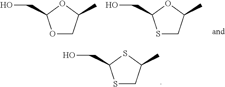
S1CC(C)SC1CO.O1CC(C)OC1CO.S1CC(C)OC1CO
